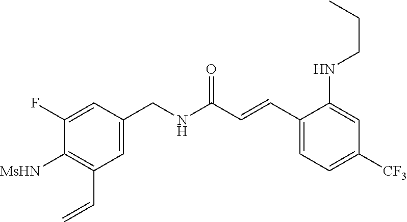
C1(F)=CC(CNC(C=CC2=CC=C([CF3])C=C2NCCC)=O)=CC(C=C)=C1[MsHN]
